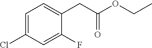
C1=C(Cl)C=C(F)C(CC(OCC)=O)=C1
